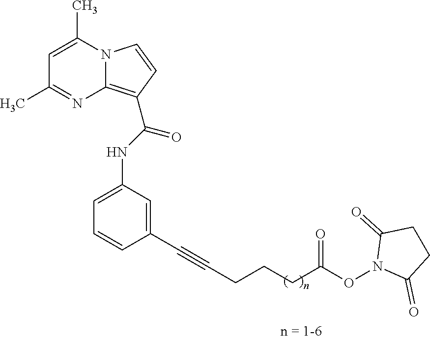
N12C(=C(C(NC3=CC=CC(C#CCCCC(ON4C(=O)CCC4=O)=O)=C3)=O)C=C1)N=C(C)C=C2C
